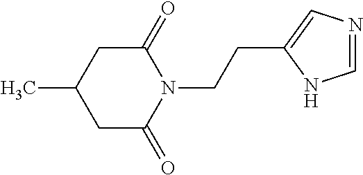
C1(=O)CC(C)CC(=O)N1CCC1=CN=CN1
